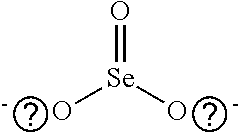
O=[Se]([O      -])[-      O]
